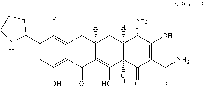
C1(C2CCCN2)=CC(O)=C2C(=C1F)CC1([H])C(=C(O)C3(O)C([H])(C1)C(N)C(O)=C(C(N)=O)C3=O)C2=O
